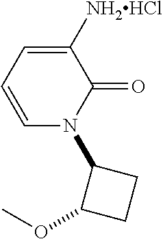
C1=C([NH2HCl])C(=O)N(C2C(OC)CC2)C=C1
